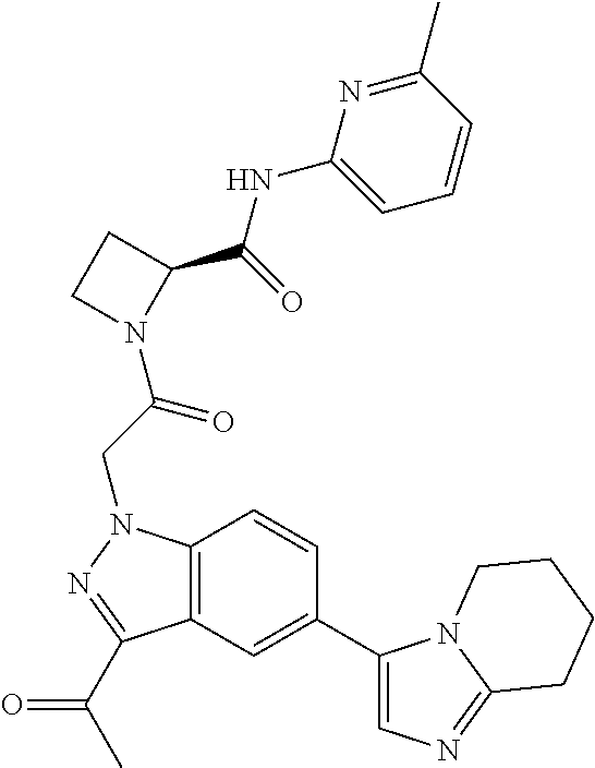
N1(C(CN2C3=C(C(C(C)=O)=N2)C=C(C2=CN=C4N2CCCC4)C=C3)=O)C(C(NC2=CC=CC(C)=N2)=O)CC1
